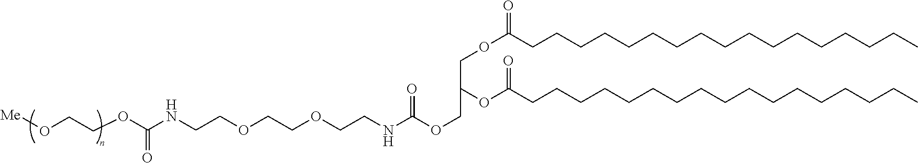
O(CC(OC(CCCCCCCCCCCCCCCCC)=O)COC(=O)CCCCCCCCCCCCCCCCC)C(NCCOCCOCCNC(OCCO[Me])=O)=O
